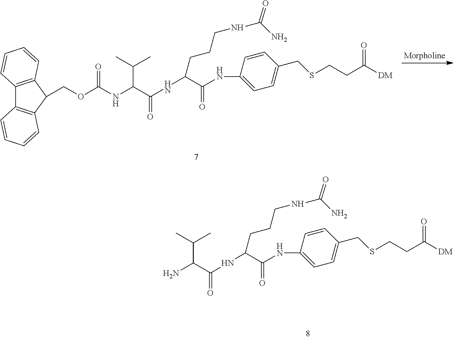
C12=C(C(COC(NC(C(NC(C(NC3=CC=C(CSCCC([DM])=O)C=C3)=O)CCCNC(N)=O)=O)C(C)C)=O)C3=C1C=CC=C3)C=CC=C2.NC(C(NC(C(NC1=CC=C(CSCCC([DM])=O)C=C1)=O)CCCNC(N)=O)=O)C(C)C
